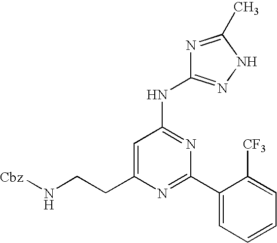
C1=C(CCN[Cbz])N=C(C2=CC=CC=C2[CF3])N=C1NC1=NNC(C)=N1
